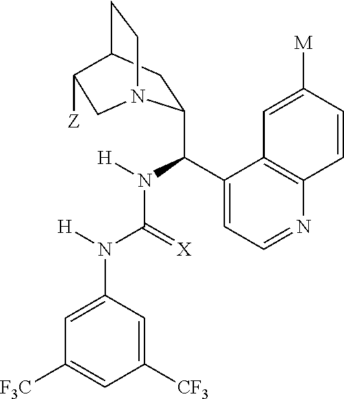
C1=CC2=C(C=C1[M])C(C(C1CC3CCN1CC3[Z])N([H])C(N([H])C1=CC([F3C])=CC([CF3])=C1)=[X])=CC=N2
